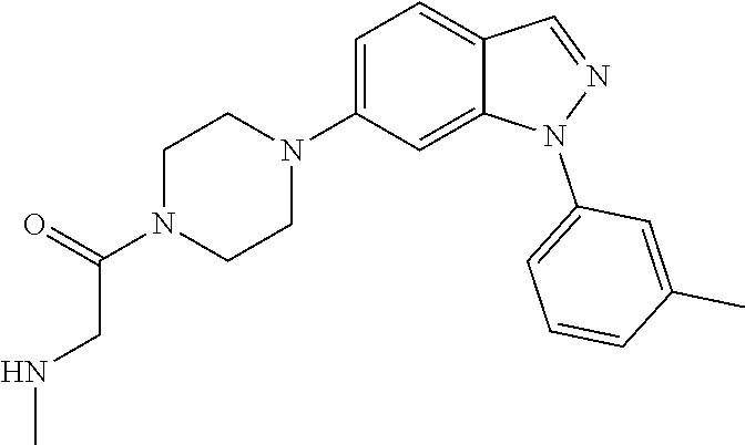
C1N(C(=O)CNC)CCN(C2=CC=C3C(=C2)N(C2=CC=CC(C)=C2)N=C3)C1
